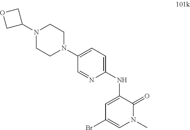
N1(C2COC2)CCN(C2=CC=C(NC3=CC(Br)=CN(C)C3=O)N=C2)CC1
